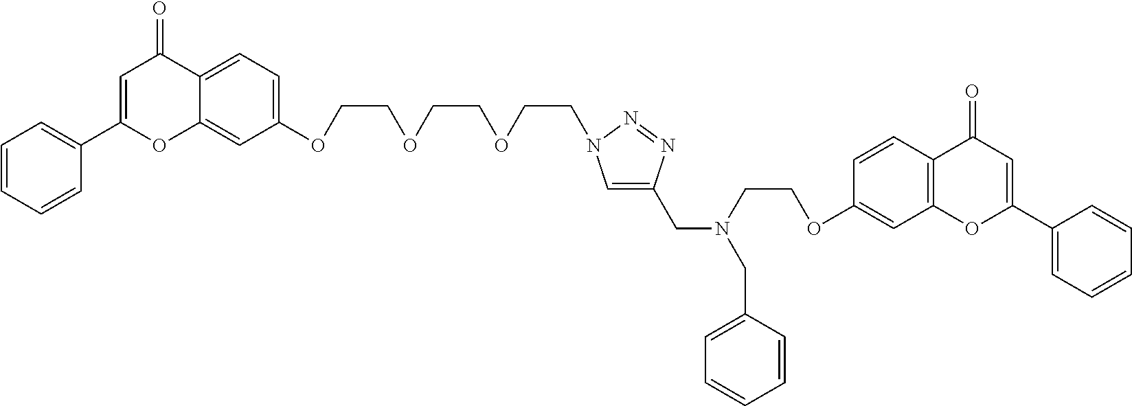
C(COCCOC1=CC=C2C(=C1)OC(C1=CC=CC=C1)=CC2=O)OCCN1C=C(CN(CCOC2=CC3=C(C=C2)C(=O)C=C(C2=CC=CC=C2)O3)CC2=CC=CC=C2)N=N1
